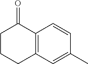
C12=C(C=C(C)C=C1)CCCC2=O
